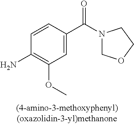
C1=C(C(=O)N2COCC2)C=CC(N)=C1OC
